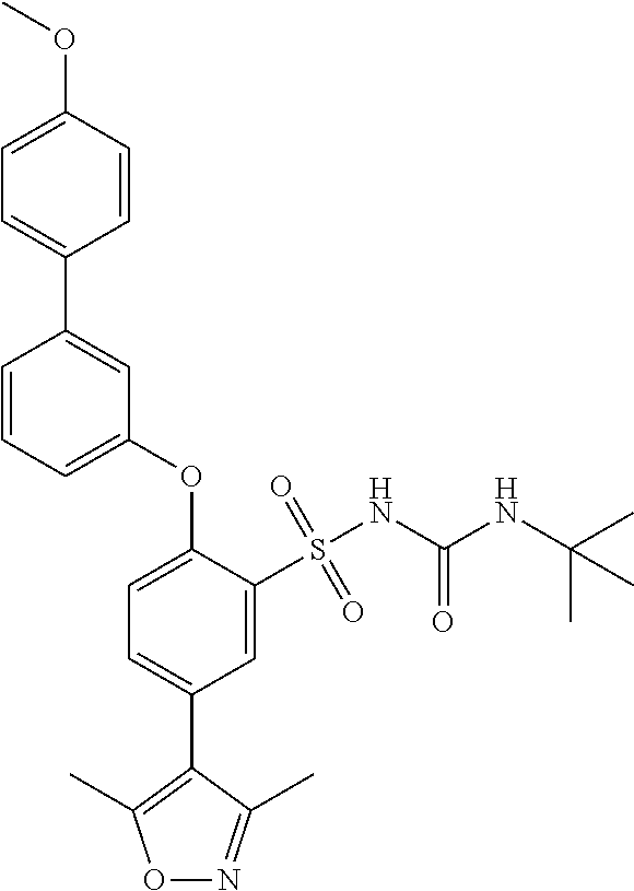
C1=C(OC)C=CC(C2=CC(OC3=CC=C(C4=C(C)ON=C4C)C=C3S(NC(NC(C)(C)C)=O)(=O)=O)=CC=C2)=C1
